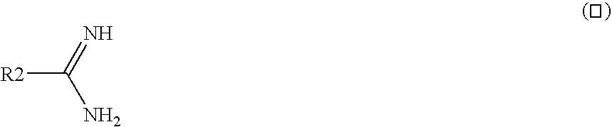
[R2]C(=N)N
